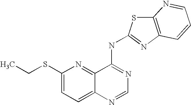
S(C1=CC=C2C(=N1)C(NC1=NC3=C(S1)N=CC=C3)=NC=N2)CC
